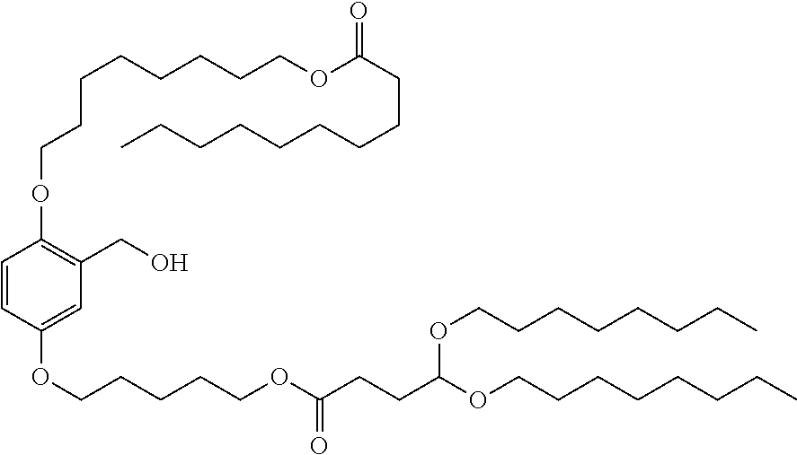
C1=CC(OCCCCCOC(CCC(OCCCCCCCC)OCCCCCCCC)=O)=CC(CO)=C1OCCCCCCCCOC(CCCCCCCCC)=O
